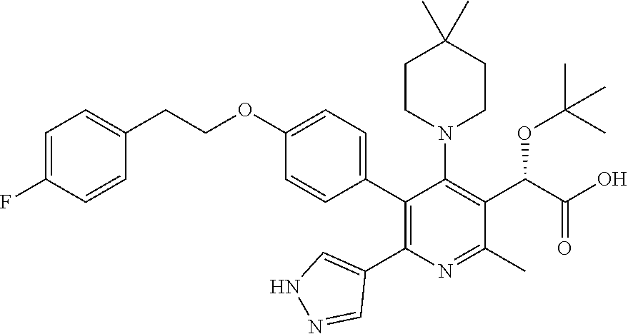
C1=C(F)C=CC(CCOC2=CC=C(C3=C(C4=CNN=C4)N=C(C)C(C(C(O)=O)OC(C)(C)C)=C3N3CCC(C)(C)CC3)C=C2)=C1
